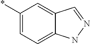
C1(*)=CC=C2C(=C1)C=NN2
